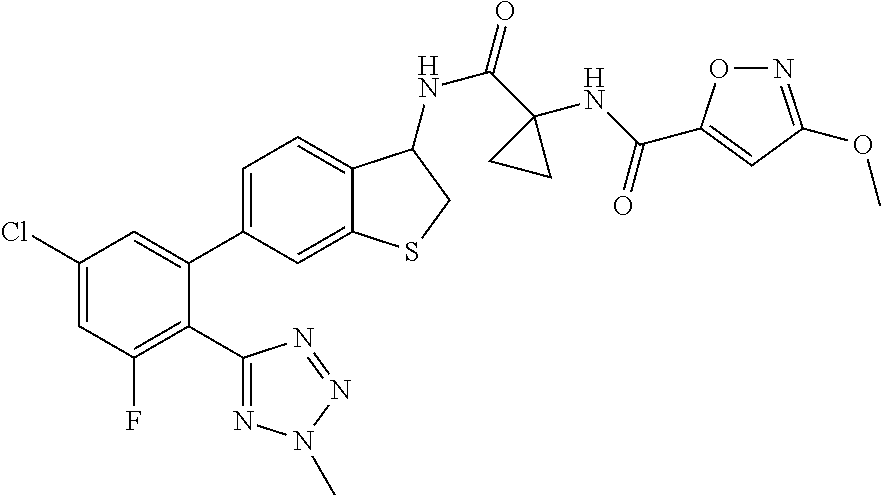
C1(Cl)=CC(F)=C(C2=NN(C)N=N2)C(C2=CC=C3C(=C2)SCC3NC(=O)C2(NC(=O)C3=CC(OC)=NO3)CC2)=C1
